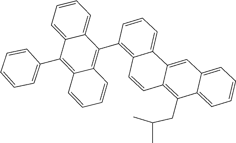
C1=CC=C2C(=C1C1=C3C=CC=CC3=C(C3=CC=CC=C3)C3=CC=CC=C13)C=CC1=C(CC(C)C)C3=CC=CC=C3C=C12
